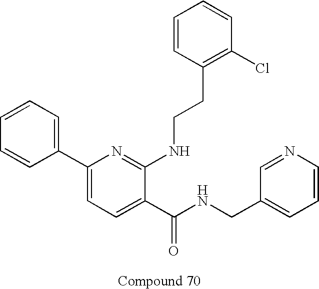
C1=CC(C2=CC=C(C(NCC3=CC=CN=C3)=O)C(NCCC3=C(Cl)C=CC=C3)=N2)=CC=C1
